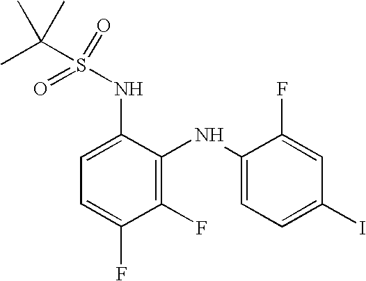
C1(F)=C(NC2=CC=C(I)C=C2F)C(NS(C(C)(C)C)(=O)=O)=CC=C1F
